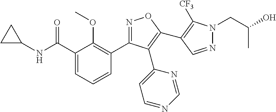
N1=CN=CC=C1C1=C(C2=C([CF3])N(CC(C)O)N=C2)ON=C1C1=C(OC)C(C(=O)NC2CC2)=CC=C1
